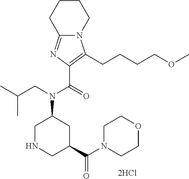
C12=NC(C(N(C3CNCC(C(=O)N4CCOCC4)C3)CC(C)C)=O)=C(CCCCOC)N1CCCC2
